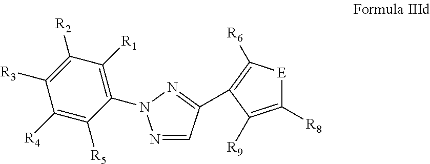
C1([R4])=C([R5])C(N2N=CC(C3=C([R6])[E]C([R8])=C3[R9])=N2)=C([R1])C([R2])=C1[R3]
